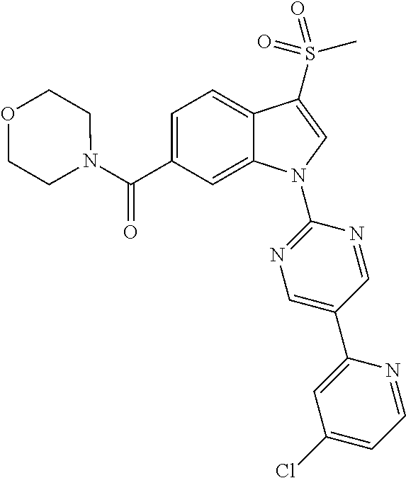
C(C1=CC=C2C(=C1)N(C1=NC=C(C3=CC(Cl)=CC=N3)C=N1)C=C2S(C)(=O)=O)(=O)N1CCOCC1
